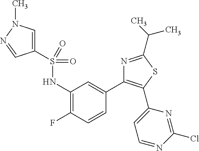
C1(NS(C2=CN(C)N=C2)(=O)=O)=C(F)C=CC(C2=C(C3=CC=NC(Cl)=N3)SC(C(C)C)=N2)=C1
